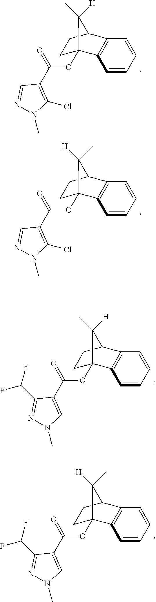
C1=CC=CC2=C1C1(OC(C3=C(Cl)N(C)N=C3)=O)CCC2C1([H])C.C1=CC=CC2=C1C1(OC(C3=C(Cl)N(C)N=C3)=O)CCC2C1(C)[H].C1=CC=CC2=C1C1(OC(C3=CN(C)N=C3C(F)F)=O)CCC2C1(C)[H].C1=CC=CC2=C1C1(OC(C3=CN(C)N=C3C(F)F)=O)CCC2C1([H])C
